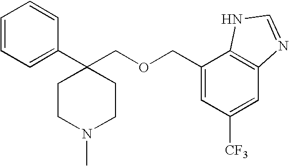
C1=CC=C(C2(COCC3=CC([CF3])=CC4=C3NC=N4)CCN(C)CC2)C=C1
